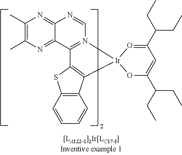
C1(C)=C(C)N=C2C(=N1)N=CN1=C2C2=C(C3=C(S2)C=CC=C3)[Ir]12O=C(C(CC)CC)C=C(C(CC)CC)O2
